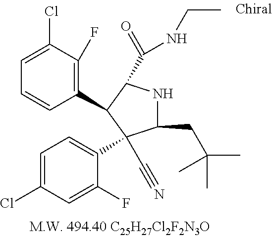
C1(CC(C)(C)C)NC(C(=O)NCC)C(C2=C(F)C(Cl)=CC=C2)C1(C1=CC=C(Cl)C=C1F)C#N
